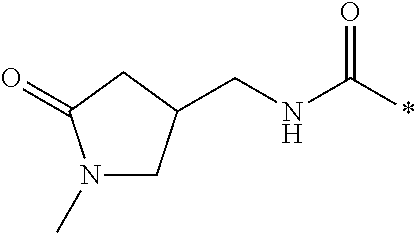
C(NC(*)=O)C1CN(C)C(=O)C1
